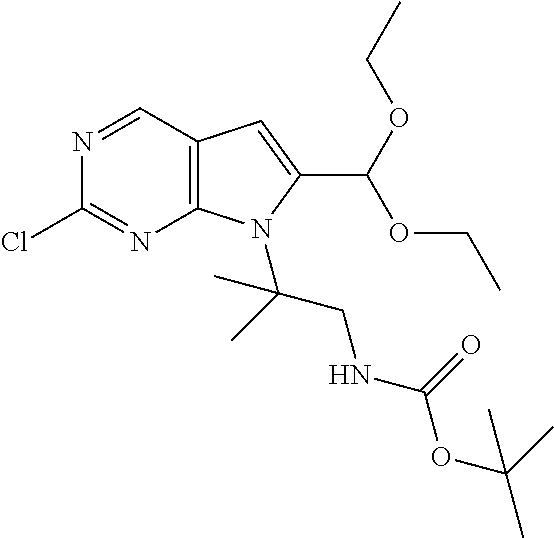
N1=CC2=C(N=C1Cl)N(C(CNC(OC(C)(C)C)=O)(C)C)C(C(OCC)OCC)=C2
